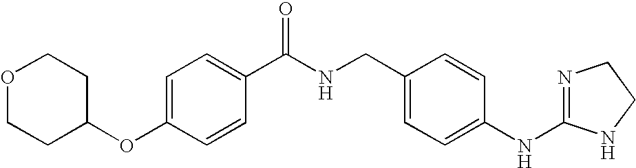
C1=C(OC2CCOCC2)C=CC(C(NCC2=CC=C(NC3=NCCN3)C=C2)=O)=C1
